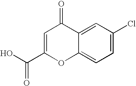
C1=C(C(O)=O)OC2=CC=C(Cl)C=C2C1=O
